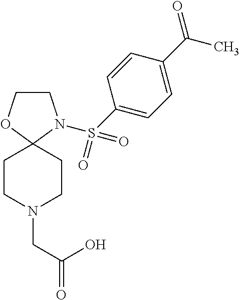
C1CN(S(C2=CC=C(C(=O)C)C=C2)(=O)=O)C2(O1)CCN(CC(=O)O)CC2
